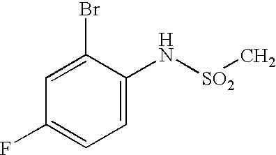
C1=C(Br)C(N[SO2]C)=CC=C1F
